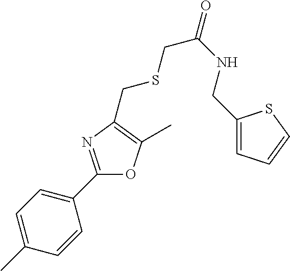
C1=C(C)C=CC(C2=NC(CSCC(=O)NCC3=CC=CS3)=C(C)O2)=C1
